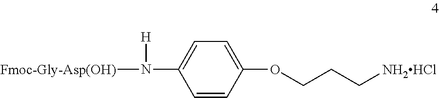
[Fmoc-Gly-Asp(OH)]N([H])C1=CC=C(OCCC[NH2HCl])C=C1
